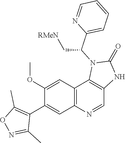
C1=NC(C(N2C3=C(C=NC4=C3C=C(OC)C(C3=C(C)ON=C3C)=C4)NC2=O)C[RMeN])=CC=C1
